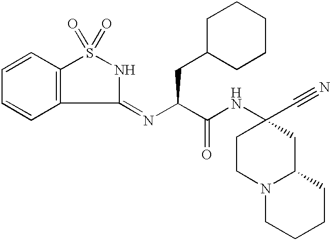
C1=CC2=C(C=C1)C(=NC(C(NC1(C#N)CCN3C(C1)CCCC3)=O)CC1CCCCC1)NS2(=O)=O
